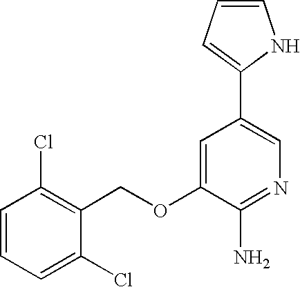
C1=CC=C(Cl)C(COC2=CC(C3=CC=CN3)=CN=C2N)=C1Cl
